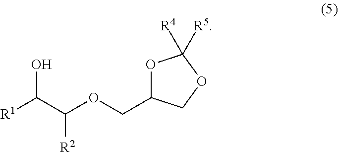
O1C(COC(C([R1])O)[R2])COC1([R4])[R5]
